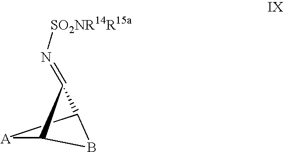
B1C2[A]C1C2=N[SO2NR14R15a]
